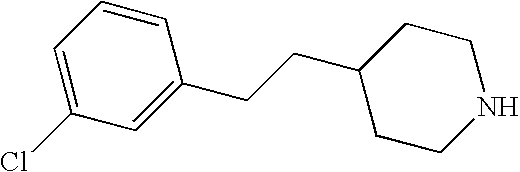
C1=C(Cl)C=C(CCC2CCNCC2)C=C1
